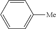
C1=CC=CC=C1[Me]
